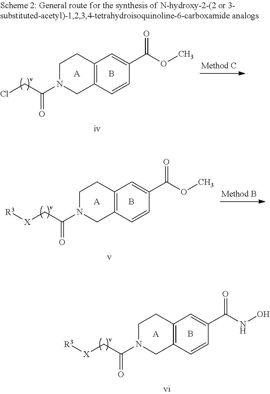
B.[A].C1N(C(C[X][R3])=O)CC2=C(C1)C=C(C(OC)=O)C=C2.C1N(C(C[X][R3])=O)CC2=C(C1)C=C(C(NO)=O)C=C2.B.[A].C1N(C(CCl)=O)CC2=C(C1)C=C(C(OC)=O)C=C2.B.[A]
